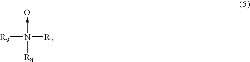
[R9]N([R7])([R8])->O
